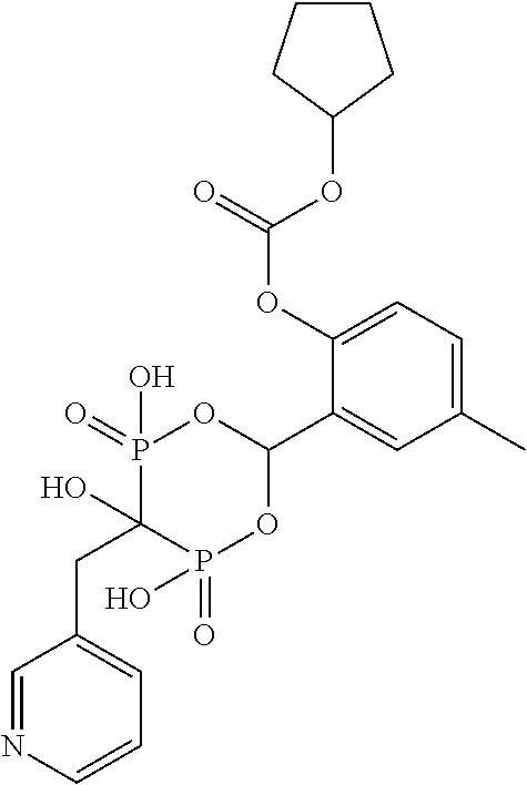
C1(C)=CC=C(OC(OC2CCCC2)=O)C(C2OP(=O)(O)C(O)(CC3=CC=CN=C3)P(=O)(O)O2)=C1
